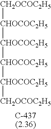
[CH2OCOC2H5][CHOCOC2H5][CHOCOC2H5][CHOCOC2H5][CHOCOC2H5][CH2OCOC2H5]
